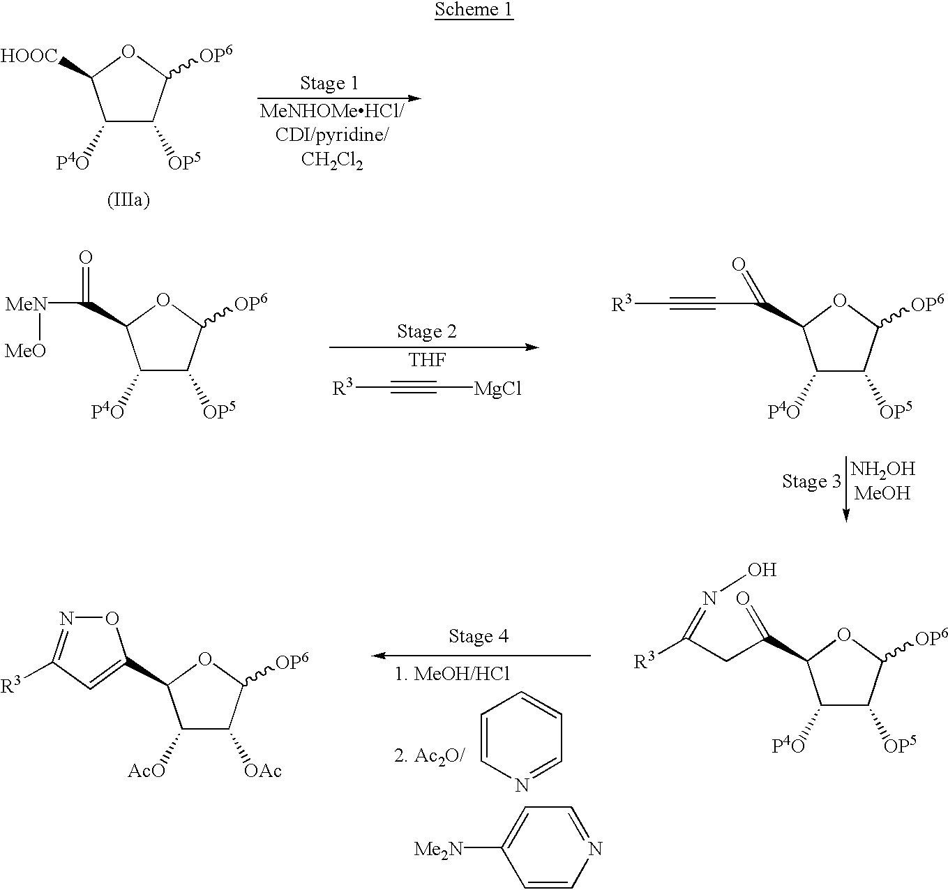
C1([AcO])C([OAc])C([OP6])OC1C1=CC([R3])=NO1.C1([P4O])C([OP5])C([OP6])OC1C(=O)CC(=NO)[R3].C1=CN=CC=C1.C1=NC=CC([Me2N])=C1.C1([P4O])C([OP5])C([OP6])OC1[HOOC].C1([P4O])C([OP5])C([OP6])OC1C(=O)[MeN][MeO].C1([P4O])C([OP5])C([OP6])OC1C(C#C[R3])=O.[THF].[R3]C#C[MgCl]
